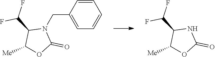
C1=CC=CC=C1CN1C(C(F)F)C([Me])OC1=O.N1C(C(F)F)C([Me])OC1=O
